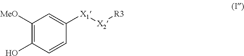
C1([MeO])=C(O)C=CC([X1][X2][R3])=C1
